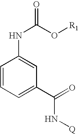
C1=CC=C(C(=O)N[Q])C=C1NC(O[R1])=O
